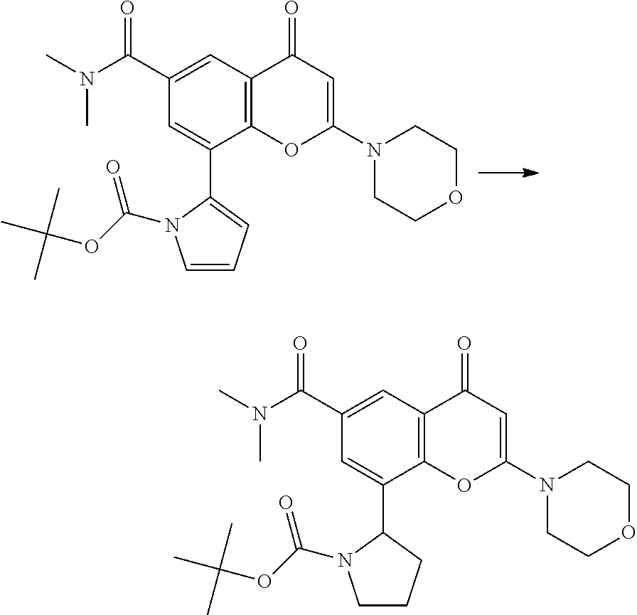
C12=C(C=C(C(N(C)C)=O)C=C1C1=CC=CN1C(OC(C)(C)C)=O)C(=O)C=C(N1CCOCC1)O2.C12=C(C=C(C(N(C)C)=O)C=C1C1N(C(OC(C)(C)C)=O)CCC1)C(=O)C=C(N1CCOCC1)O2
